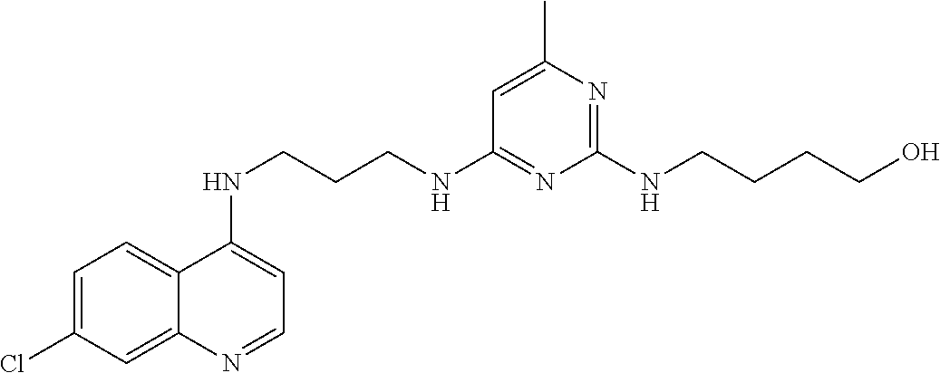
C1=C(Cl)C=C2C(=C1)C(NCCCNC1=NC(NCCCCO)=NC(C)=C1)=CC=N2
